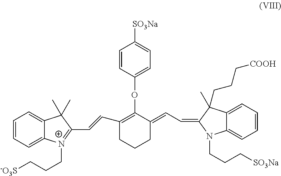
C1=CC=C2C(=C1)C(C)(C)C(C=CC1=C(OC3=CC=C([SO3Na])C=C3)C(=CC=C3N(CCC[SO3Na])C4=CC=CC=C4C3(CCC[COOH])C)CCC1)=[N+]2CCC[-O3S]
